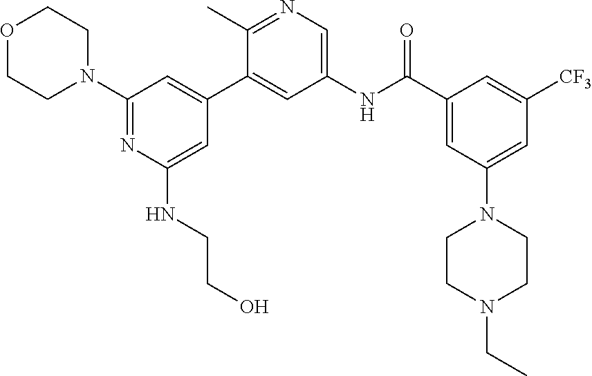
O1CCN(C2=NC(NCCO)=CC(C3=CC(NC(C4=CC(N5CCN(CC)CC5)=CC([CF3])=C4)=O)=CN=C3C)=C2)CC1
